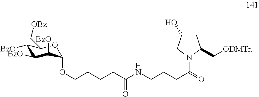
C1([BzO])C([BzO])C([BzO])C(OCCCCC(NCCCC(N2C(C[ODMTr])CC(O)C2)=O)=O)OC1C[OBz]
